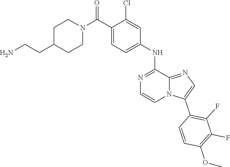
C1=C(NC2=NC=CN3C2=NC=C3C2=C(F)C(F)=C(OC)C=C2)C=C(Cl)C(C(N2CCC(CCN)CC2)=O)=C1
